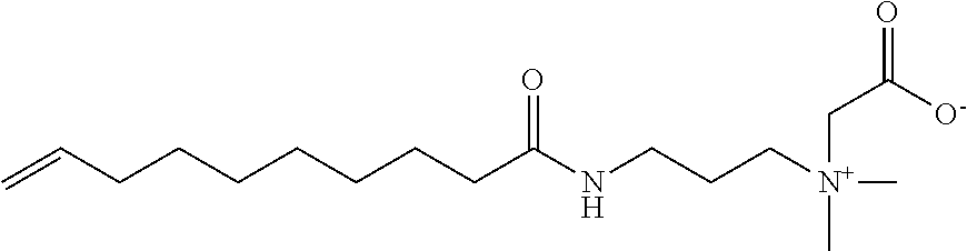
C(CCCCCCC(NCCC[N+](C)(CC(=O)[O-])C)=O)C=C
